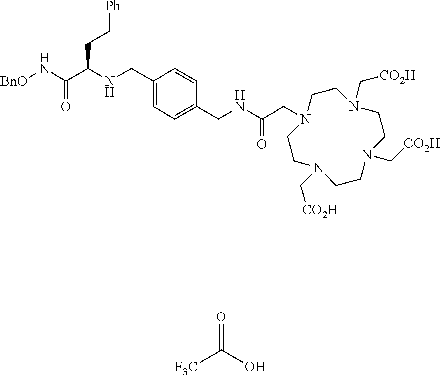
[F3C]C(O)=O.N(C(C(NCC1=CC=C(CNC(CN2CCN(C[CO2H])CCN(C[CO2H])CCN(C[CO2H])CC2)=O)C=C1)CC[Ph])=O)[BnO]
